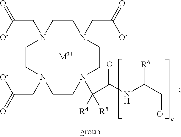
C1CN(CC(=O)[O-])CCN(C([R5])([R4])C(NC(C=O)[R6])=O)CCN(CC(=O)[O-])CCN1CC(=O)[O-].[M3+]
